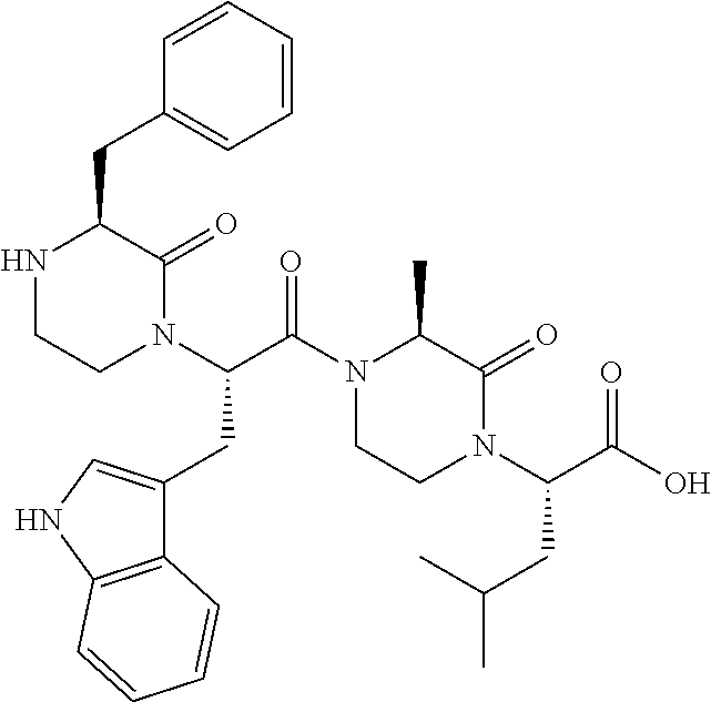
N1CCN(C(C(N2CCN(C(C(O)=O)CC(C)C)C(=O)C2C)=O)CC2=CNC3=C2C=CC=C3)C(=O)C1CC1=CC=CC=C1
